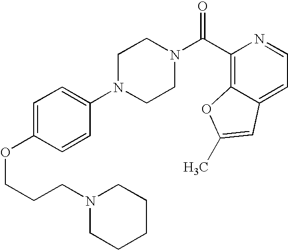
C(COC1=CC=C(N2CCN(C(C3=C4C(=CC=N3)C=C(C)O4)=O)CC2)C=C1)CN1CCCCC1
